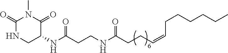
C1(=O)NCC(NC(CCNC(CCC=CCCCCCC)=O)=O)C(=O)N1C
